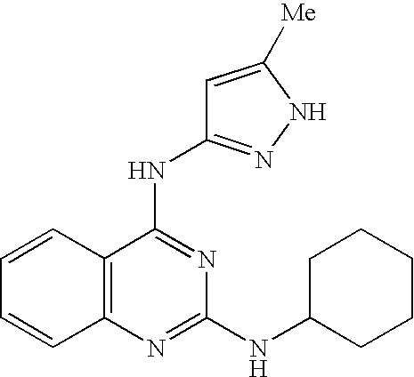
C1=CC2=C(C=C1)N=C(NC1CCCCC1)N=C2NC1=NNC([Me])=C1
